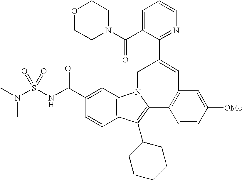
C1(C(NS(N(C)C)(=O)=O)=O)=CC2=C(C=C1)C(C1CCCCC1)=C1N2CC(C2=NC=CC=C2C(N2CCOCC2)=O)=CC2=C1C=CC([OMe])=C2
